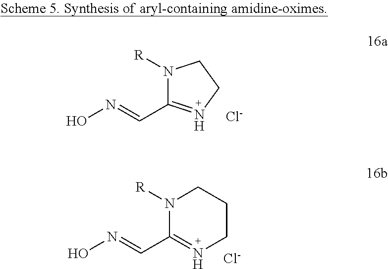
N1([R])C(C=NO)=NCC1.[Cl-].N1([R])C(C=NO)=NCCC1.[Cl-]
